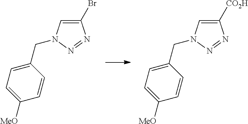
C1(Br)=CN(CC2=CC=C([MeO])C=C2)N=N1.C1([CO2H])=CN(CC2=CC=C([MeO])C=C2)N=N1
